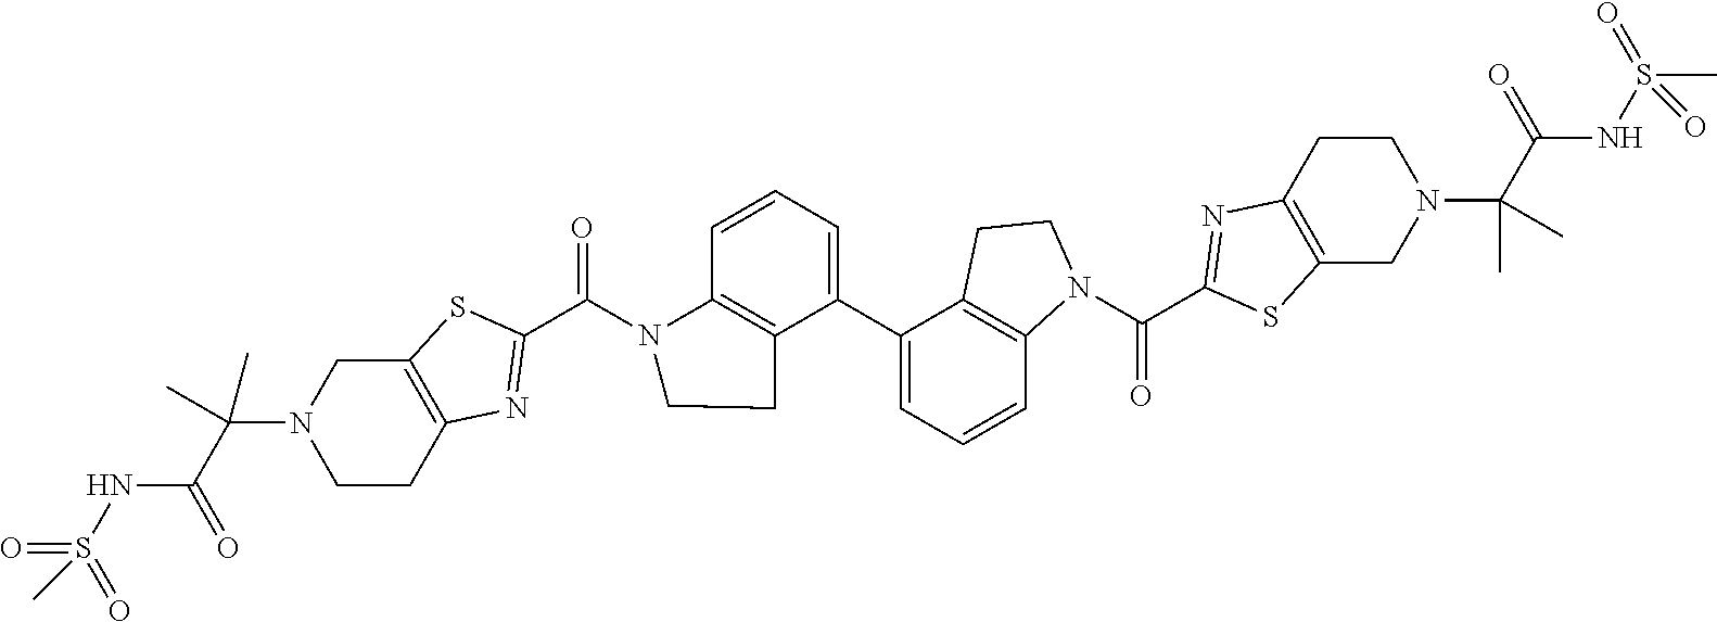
C12=C(SC(C(N3C4=C(C(C5=CC=CC6=C5CCN6C(C5=NC6=C(S5)CN(C(C(NS(C)(=O)=O)=O)(C)C)CC6)=O)=CC=C4)CC3)=O)=N1)CN(C(C(NS(C)(=O)=O)=O)(C)C)CC2
